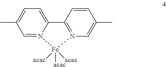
C1=N2C(=CC=C1C)C1=N(C=C(C)C=C1)[Fe]2([acac])([acac])[acac]
